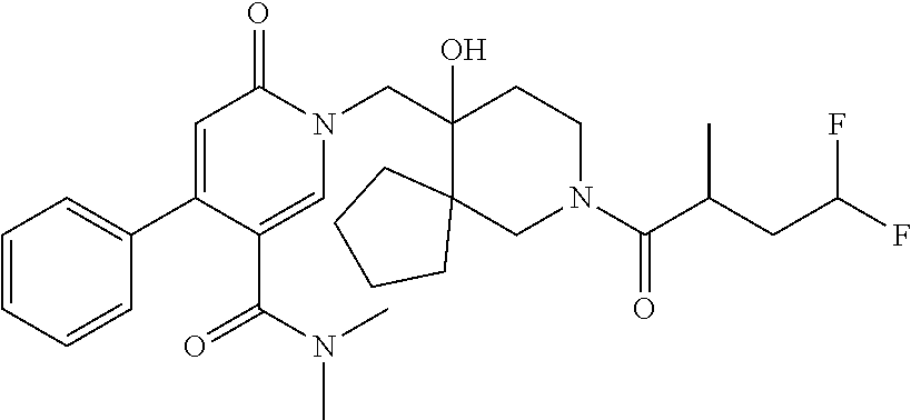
CN(C(C1=CN(CC2(O)C3(CN(C(=O)C(CC(F)F)C)CC2)CCCC3)C(=O)C=C1C1=CC=CC=C1)=O)C
